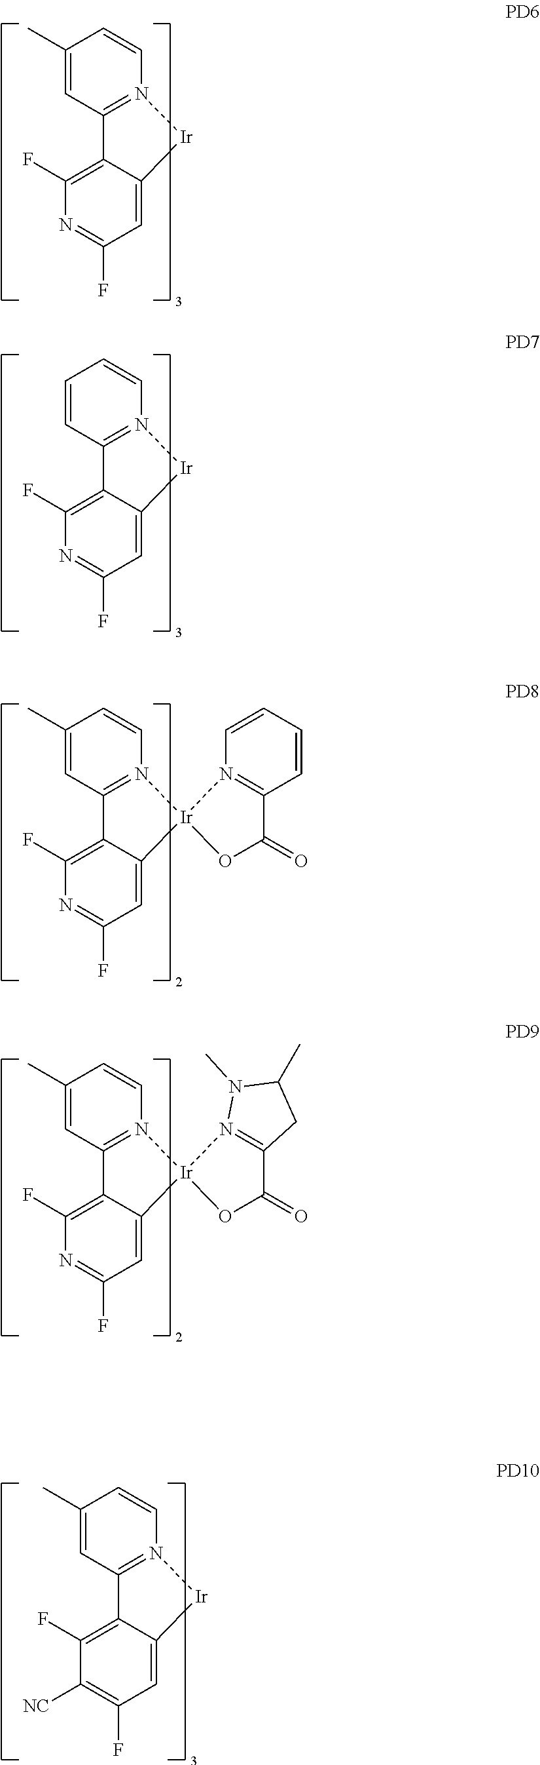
C1(C)=CC2=N(C=C1)[Ir]C1=CC(F)=NC(F)=C21.C1=CC2=N(C=C1)[Ir]C1=CC(F)=NC(F)=C21.C1(C)=CC2=N(C=C1)[Ir]1(C3=CC(F)=NC(F)=C23)N2=C(C=CC=C2)C(=O)O1.C1(C)=CC2=N(C=C1)[Ir]1(C3=CC(F)=NC(F)=C23)N2=C(C(=O)O1)CC(C)N2C.C1(C)=CC2=N(C=C1)[Ir]C1=CC(F)=C([NC])C(F)=C21
